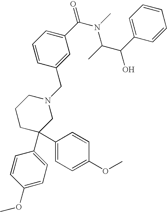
C1(C(N(C)C(C)C(C2=CC=CC=C2)O)=O)=CC=CC(CN2CCCC(C3=CC=C(OC)C=C3)(C3=CC=C(OC)C=C3)C2)=C1
